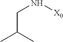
C(C(C)C)N[X0]
